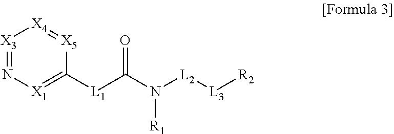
[X3]1=N[X1]=C([L1]C(=O)N([L2][L3][R2])[R1])[X5]=[X4]1
